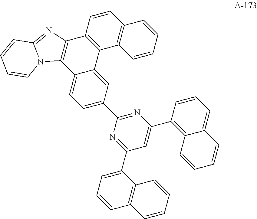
C1=C(C2=NC(C3=C4C(=CC=C3)C=CC=C4)=CC(C3=CC=CC4=C3C=CC=C4)=N2)C=C2C(=C1)C1=C(C3=C2C2=C(C=C3)C=CC=C2)N=C2N1C=CC=C2
